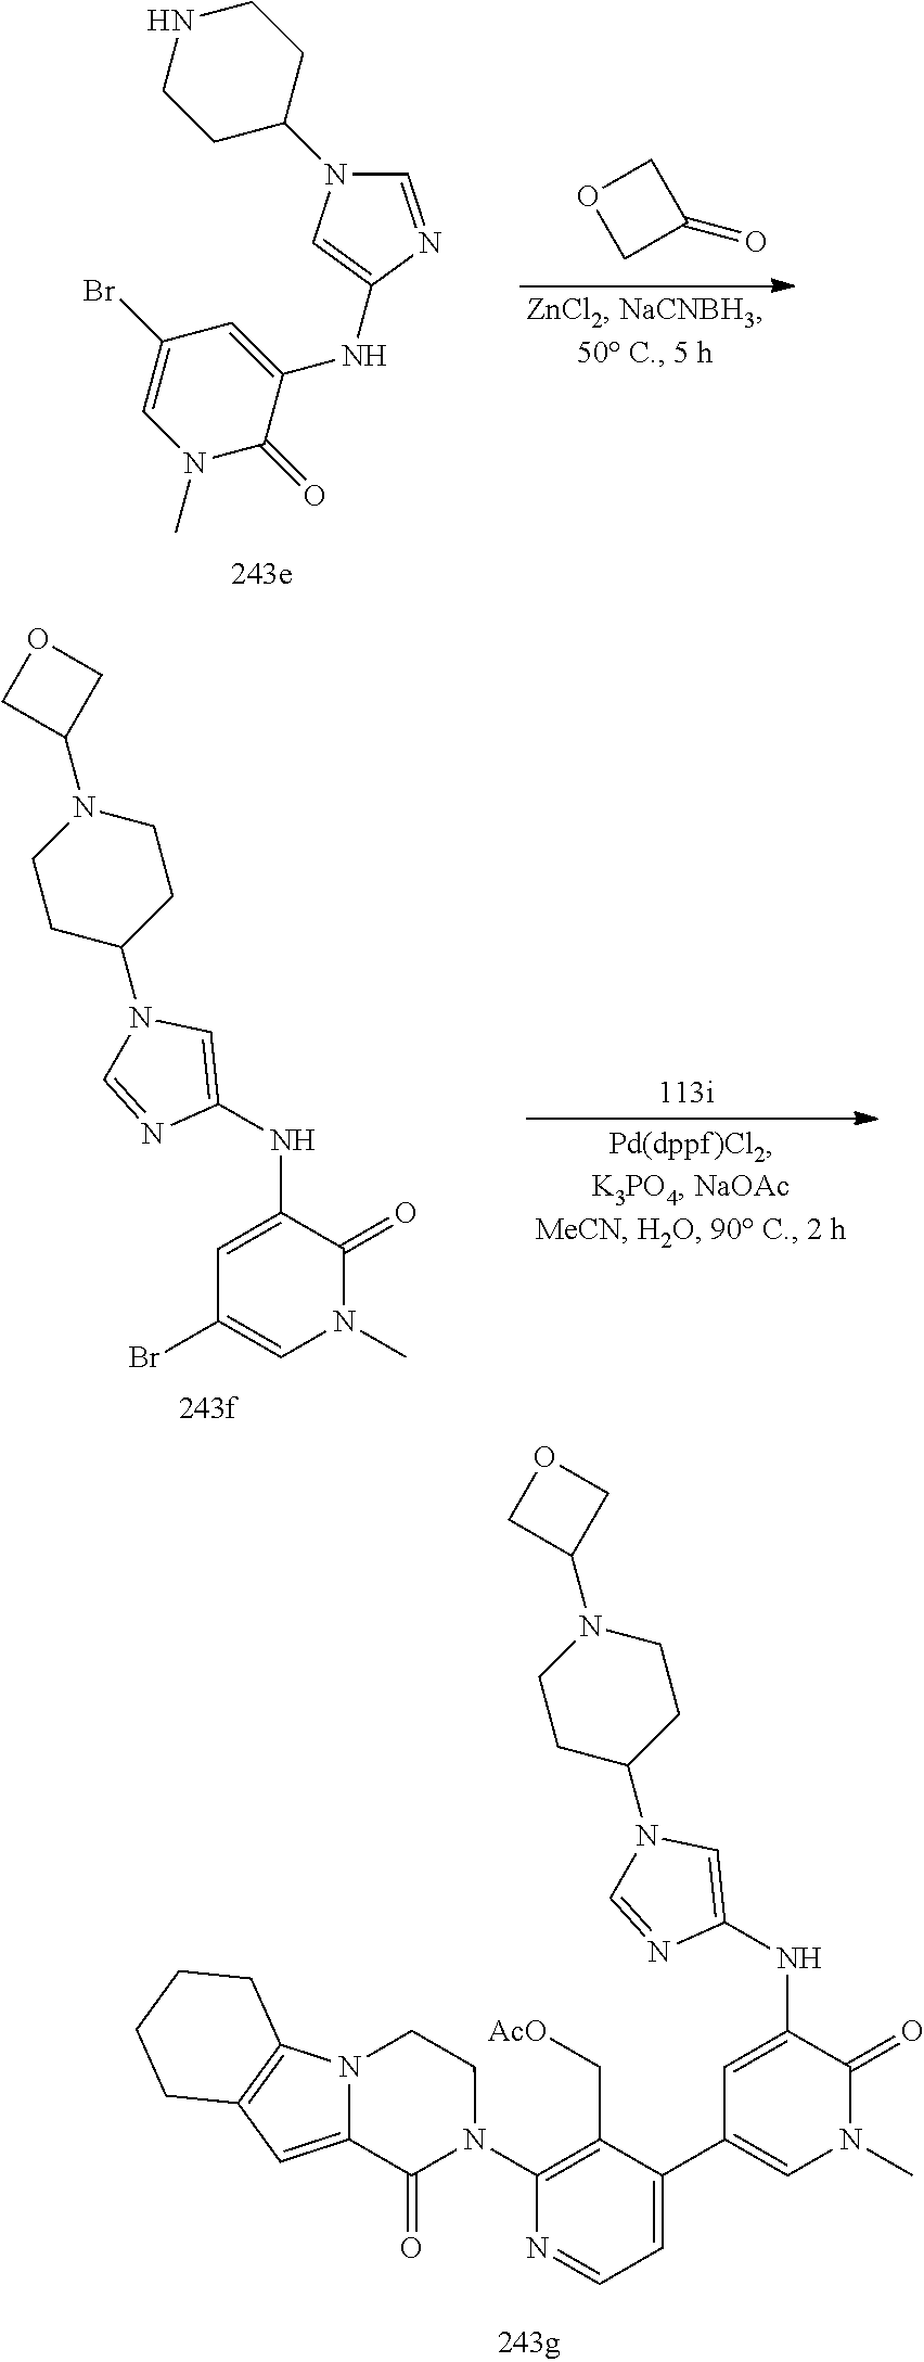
N1(C)C(=O)C(NC2=CN(C3CCN(C4COC4)CC3)C=N2)=CC(C2=CC=NC(N3C(=O)C4=CC5=C(N4CC3)CCCC5)=C2C[AcO])=C1.C1=NC(NC2=CC(Br)=CN(C)C2=O)=CN1C1CCNCC1.C1(=O)COC1.N1(C)C(=O)C(NC2=CN(C3CCN(C4COC4)CC3)C=N2)=CC(Br)=C1
